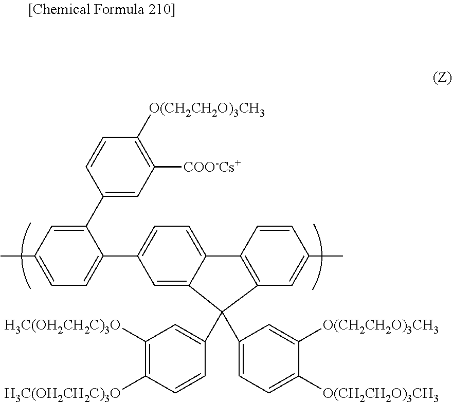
C1=CC([H3C(OH2CH2C)3O])=C([H3C(OH2CH2C)3O])C=C1C1(C2=CC=C([O(CH2CH2O)3CH3])C([O(CH2CH2O)3CH3])=C2)C2=CC(C3=CC=C(C)C=C3C3=CC([COO-Cs+])=C([O(CH2CH2O)3CH3])C=C3)=CC=C2C2=C1C=C(C)C=C2
